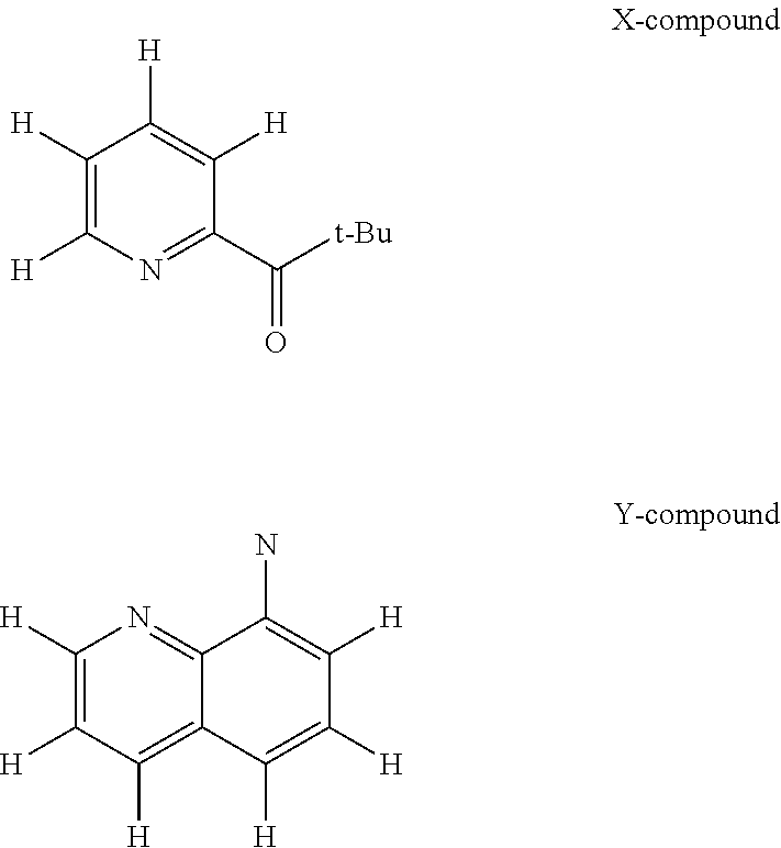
C1([H])=C([H])N=C(C([t-Bu])=O)C([H])=C1[H].C1([H])=C([H])C([H])=C2C(=N1)C(N)=C([H])C([H])=C2[H]
